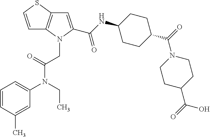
C1=CSC2=C1N(CC(N(C1=CC=CC(C)=C1)CC)=O)C(C(NC1CCC(C(=O)N3CCC(C(=O)O)CC3)CC1)=O)=C2
